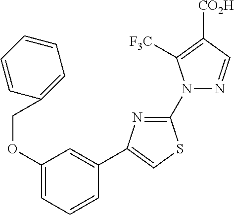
N1(C2=NC(C3=CC(OCC4=CC=CC=C4)=CC=C3)=CS2)N=CC([CO2H])=C1[F3C]
